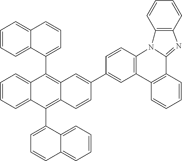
C12=C(C3=CC=CC4=CC=CC=C34)C3=CC=CC=C3C(C3=CC=CC4=CC=CC=C34)=C1C=CC(C1=CC3=C(C=C1)N1C(=NC4=C1C=CC=C4)C1=C3C=CC=C1)=C2
